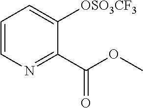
C1=CN=C(C(OC)=O)C([OSO3CF3])=C1
